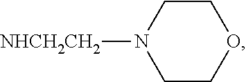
C1COCCN1[NHCH2CH2]
